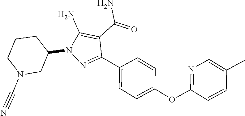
C1=C(C2=NN(C3CCCN(C#N)C3)C(N)=C2C(=O)N)C=CC(OC2=NC=C(C)C=C2)=C1
